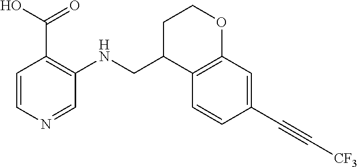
C1=CN=CC(NCC2C3=C(OCC2)C=C(C#C[CF3])C=C3)=C1C(=O)O
